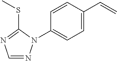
C1=NN(C2=CC=C(C=C)C=C2)C(SC)=N1
